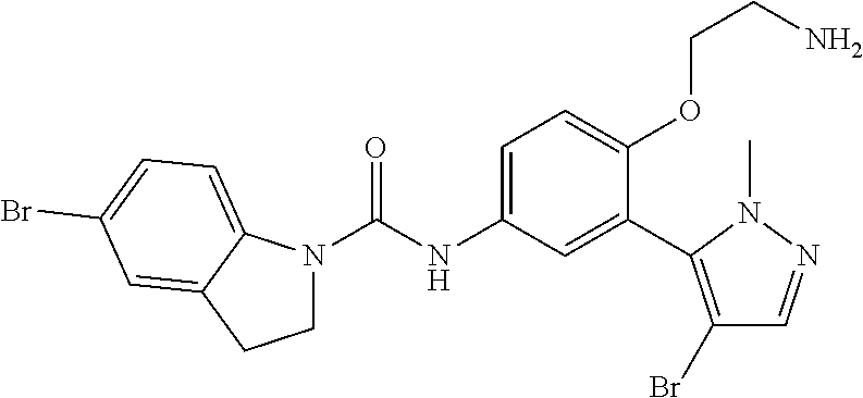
N1(C(=O)NC2=CC=C(OCCN)C(C3=C(Br)C=NN3C)=C2)CCC2=CC(Br)=CC=C12
